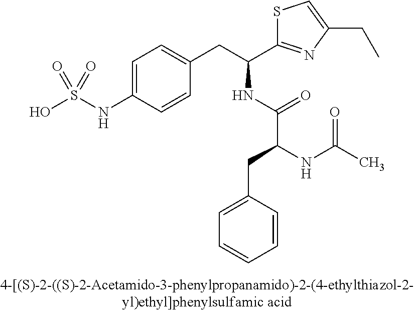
OS(NC1=CC=C(CC(C2=NC(CC)=CS2)NC(C(NC(C)=O)CC2=CC=CC=C2)=O)C=C1)(=O)=O
